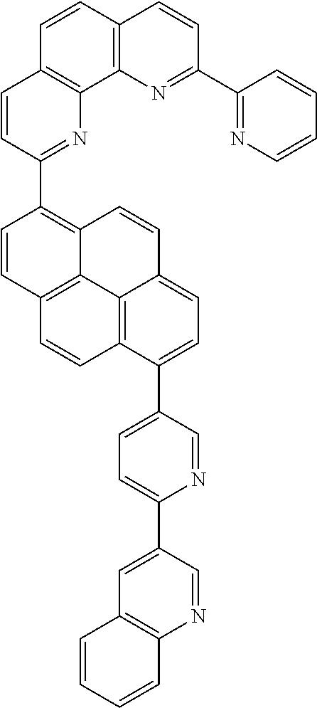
C1=CC2=C(C3=C1C=CC(C1=NC=CC=C1)=N3)N=C(C1=C3C4=C(C=C1)C=CC1=C4C(=CC=C1C1=CC=C(C4=CC5=C(N=C4)C=CC=C5)N=C1)C=C3)C=C2
